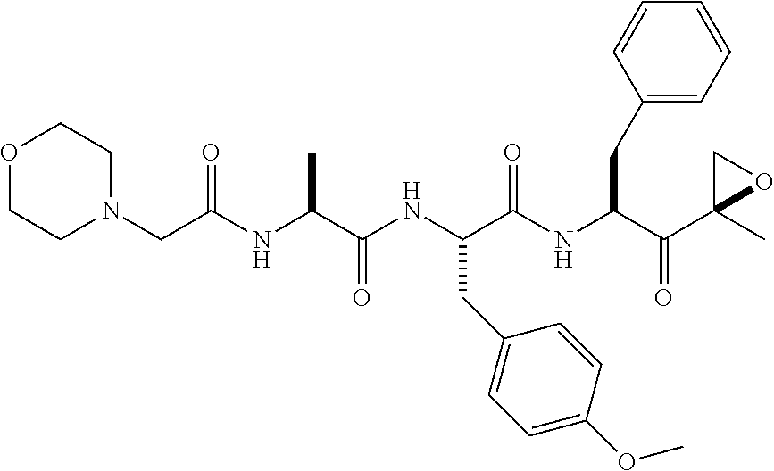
O1CCN(CC(NC(C(NC(C(NC(C(C2(C)OC2)=O)CC2=CC=CC=C2)=O)CC2=CC=C(OC)C=C2)=O)C)=O)CC1
